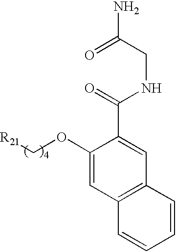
C1(OC[R21])=CC2=C(C=C1C(NCC(N)=O)=O)C=CC=C2
